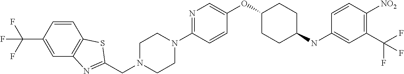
C1(OC2CCC(NC3=CC(C(F)(F)F)=C([NO2])C=C3)CC2)=CN=C(N2CCN(CC3=NC4=C(C=CC(C(F)(F)F)=C4)S3)CC2)C=C1
